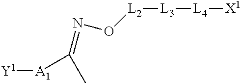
[A1]([Y1])C(=NO[L2][L3][L4][X1])C
